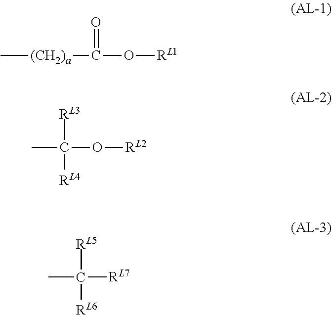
C[(CH2)a]C(O[RL1])=O.C(O[RL2])([RL3])(C)[RL4].C([RL7])([RL5])(C)[RL6]
